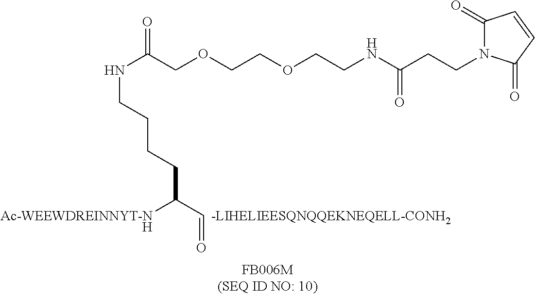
C1(=O)N(CCC(NCCOCCOCC(NCCCCC(C=O)[Ac-WEEWDREINNYT-NH])=O)=O)C(=O)C=C1.[-LIHELIEESQNQQEKNEQELL-CONH2]
